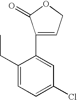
C1(CC)=CC=C(Cl)C=C1C1=CCOC1=O
